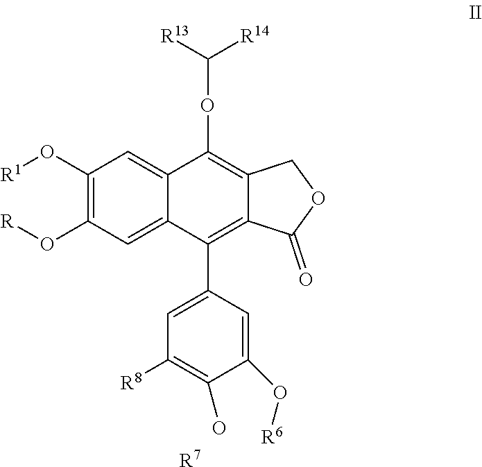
C1(O[R1])=C(O[R])C=C2C(=C1)C(OC([R14])[R13])=C1C(=C2C2=CC([R8])=C(O)C(O[R6])=C2)C(=O)OC1.[R7]
